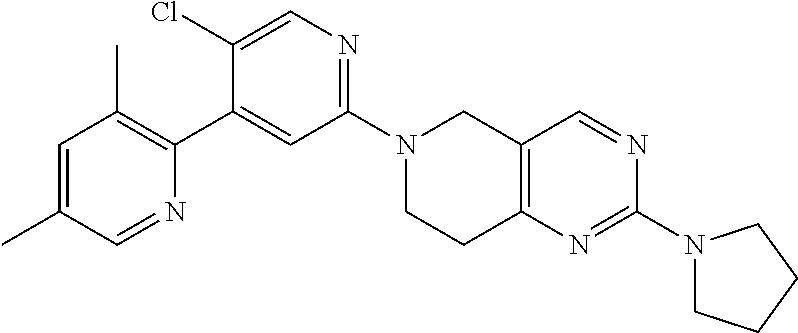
N1(C2=NC=C(Cl)C(C3=C(C)C=C(C)C=N3)=C2)CCC2=C(C1)C=NC(N1CCCC1)=N2
